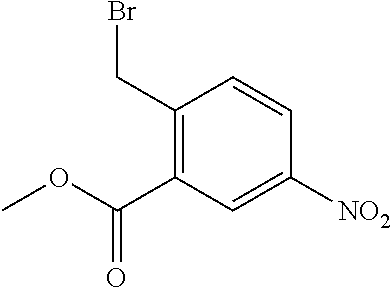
C1(CBr)=C(C(OC)=O)C=C([NO2])C=C1
